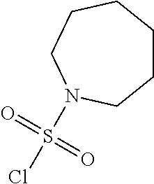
S(Cl)(=O)(=O)N1CCCCCC1
